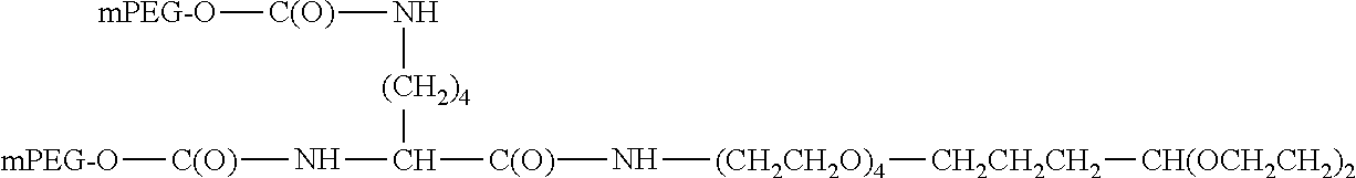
[mPEG-O][C(O)]N[(CH2)4]C(N[C(O)][mPEG-O])[C(O)]N[(CH2CH2O)4][CH2CH2CH2][CH(OCH2CH2)2]
